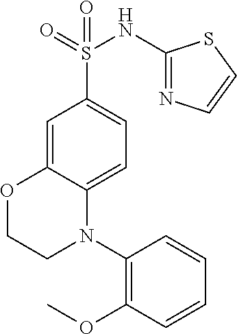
C1=C2C(=CC=C1S(=O)(NC1=NC=CS1)=O)N(C1=C(OC)C=CC=C1)CCO2
